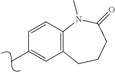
C12=C(C=CC(C)=C1)N(C)C(=O)CCC2
